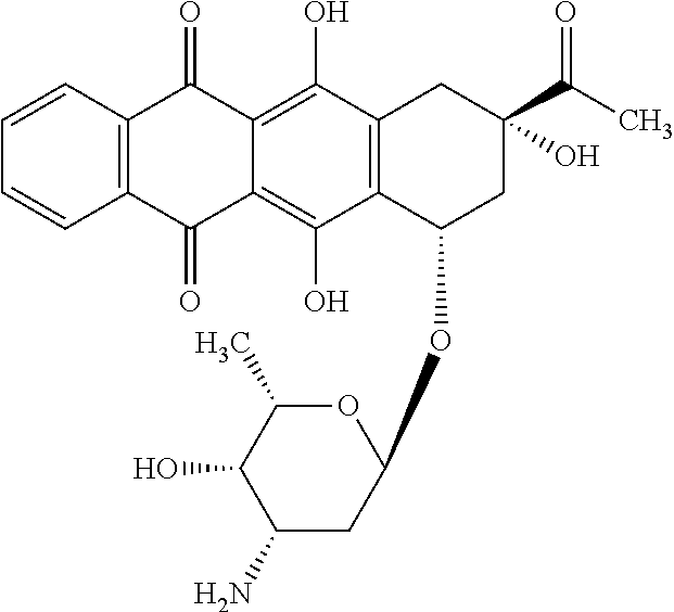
C12=C(C=CC=C1)C(=O)C1=C(O)C3=C(C(O)=C1C2=O)C(OC1OC(C)C(O)C(N)C1)CC(O)(C(C)=O)C3
